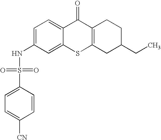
C1=C(NS(C2=CC=C([CN])C=C2)(=O)=O)C=C2C(=C1)C(=O)C1=C(S2)CC(CC)CC1
